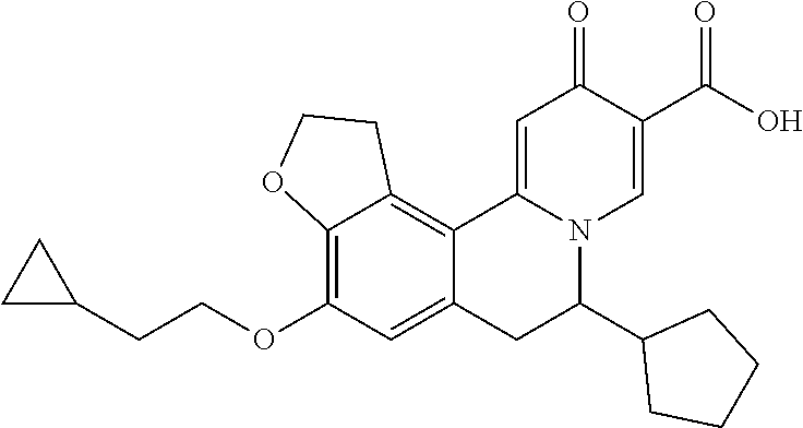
C12=C(OCCC3CC3)C=C3C(=C1CCO2)C1=CC(=O)C(C(O)=O)=CN1C(C1CCCC1)C3
